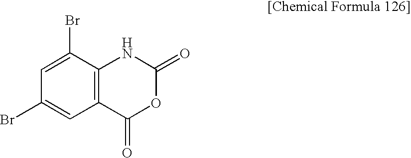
C1(Br)=CC2=C(C(Br)=C1)NC(=O)OC2=O
